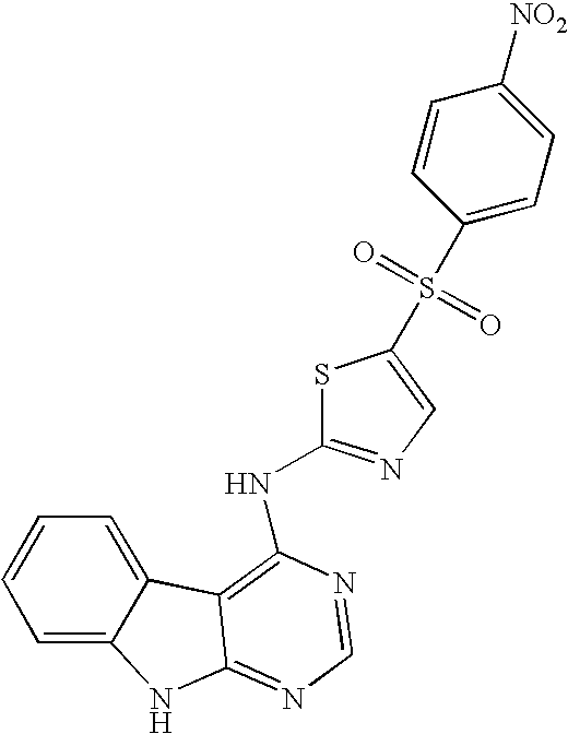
N(C1=NC=C(S(C2=CC=C([NO2])C=C2)(=O)=O)S1)C1=C2C3=CC=CC=C3NC2=NC=N1
